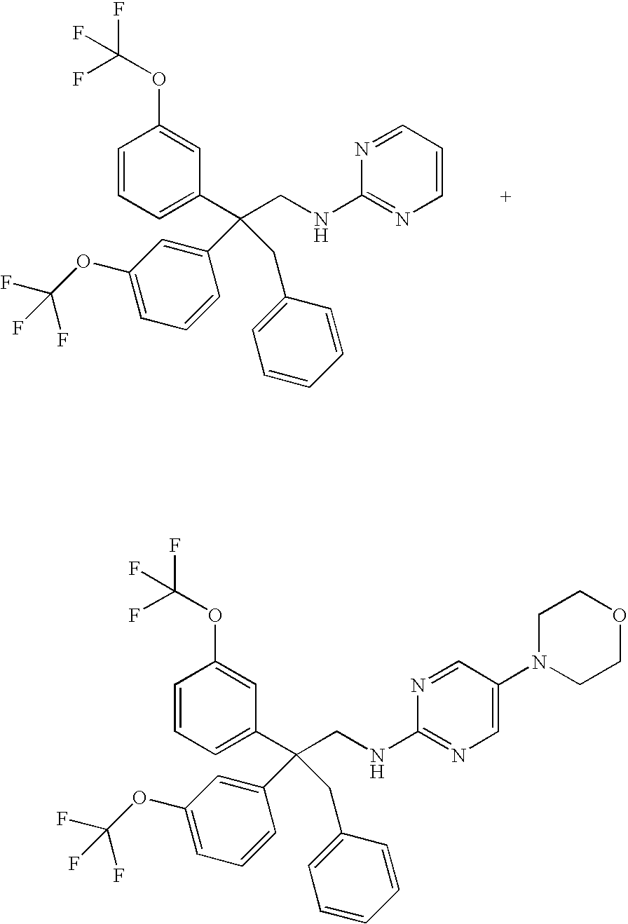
C1=CC=C(C(CNC2=NC=CC=N2)(C2=CC(OC(F)(F)F)=CC=C2)CC2=CC=CC=C2)C=C1OC(F)(F)F.C1=CC=C(C(CNC2=NC=C(N3CCOCC3)C=N2)(C2=CC(OC(F)(F)F)=CC=C2)CC2=CC=CC=C2)C=C1OC(F)(F)F
